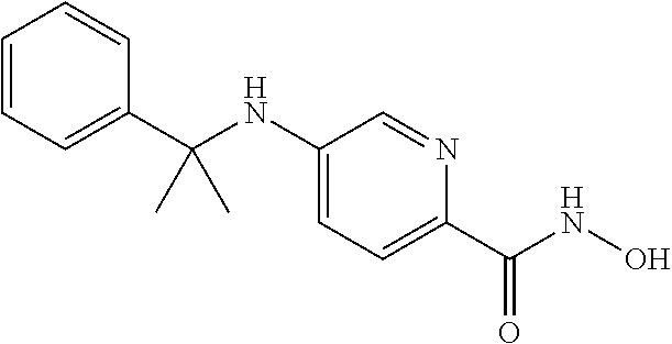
C1=CC=C(C(NC2=CC=C(C(NO)=O)N=C2)(C)C)C=C1
